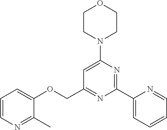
C1CN(C2=CC(COC3=CC=CN=C3C)=NC(C3=CC=CC=N3)=N2)CCO1
